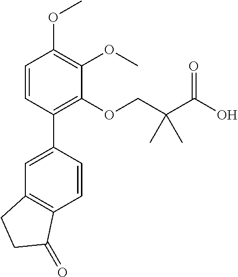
C1=CC(C2=CC3=C(C=C2)C(=O)CC3)=C(OCC(C(O)=O)(C)C)C(OC)=C1OC
